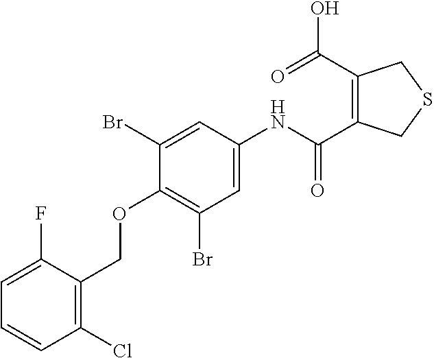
C1(COC2=C(Br)C=C(NC(C3=C(C(=O)O)CSC3)=O)C=C2Br)=C(Cl)C=CC=C1F
